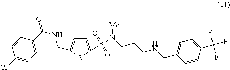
C1=CC(Cl)=CC=C1C(NCC1=CC=C(S(N([Me])CCCNCC2=CC=C(C(F)(F)F)C=C2)(=O)=O)S1)=O
